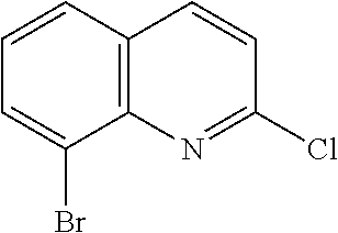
C1=CC2=C(C(Br)=C1)N=C(Cl)C=C2
